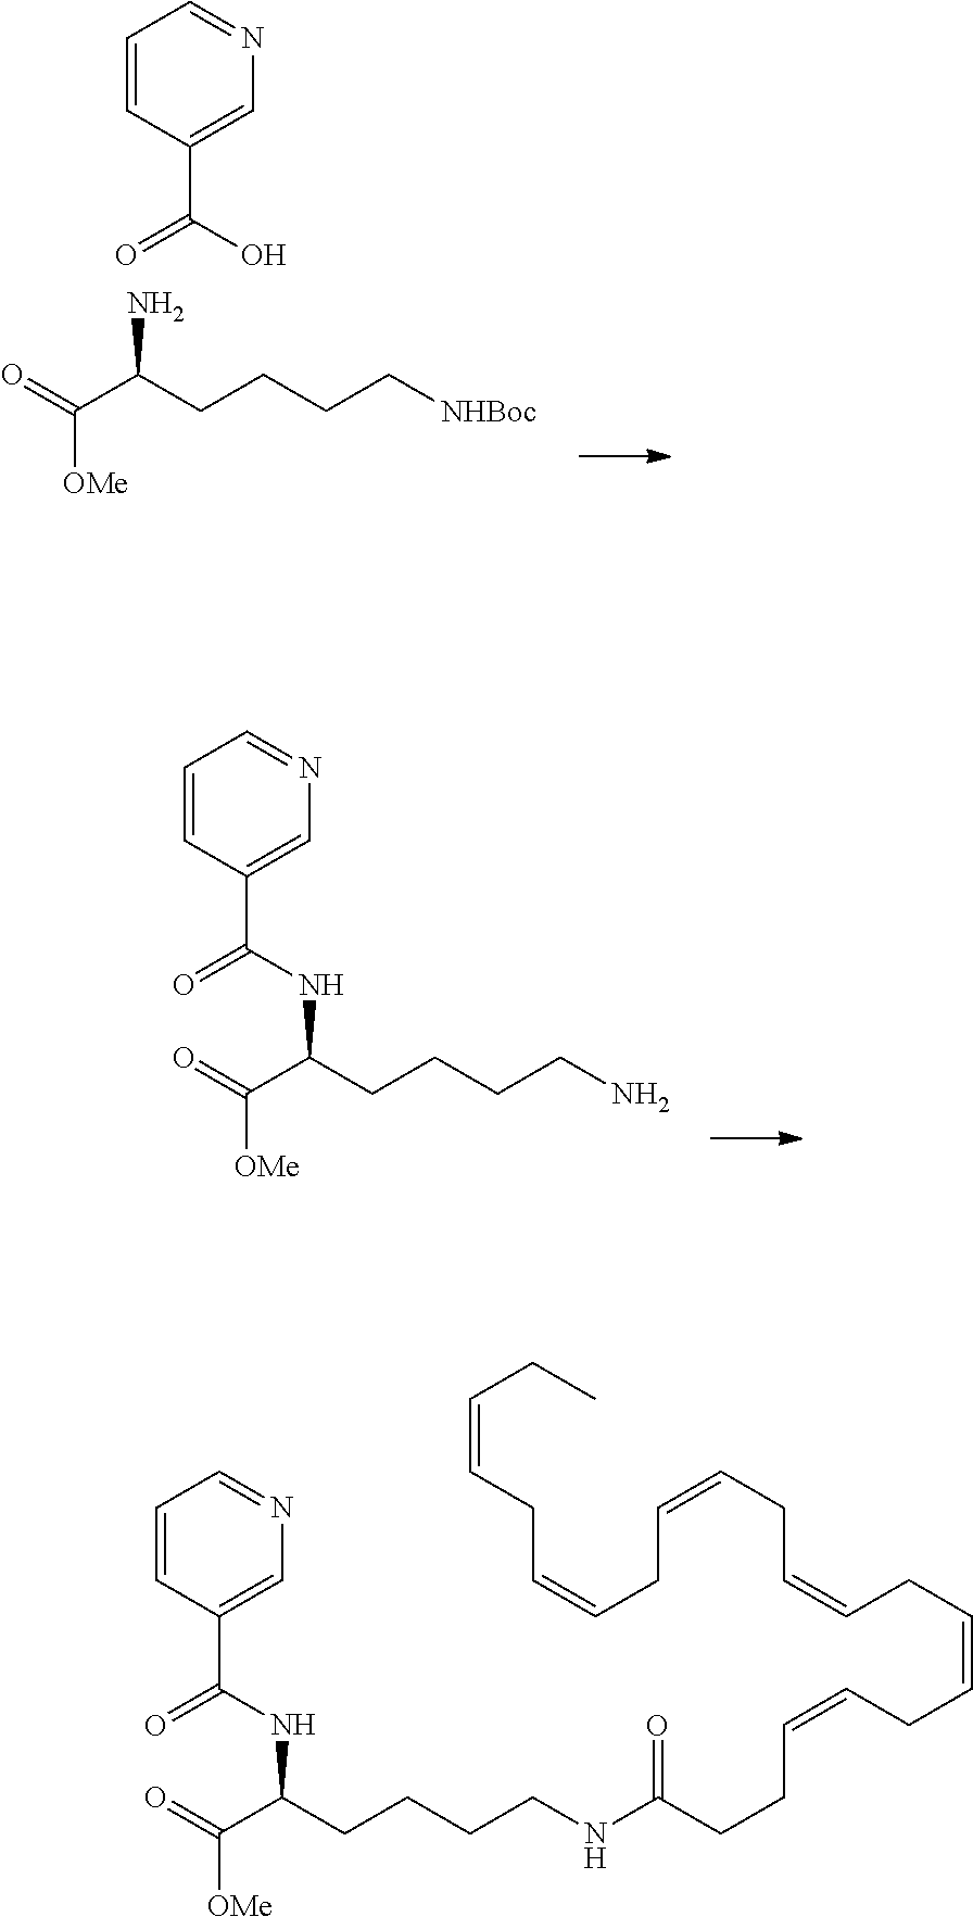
C1=CC(C(=O)O)=CN=C1.O=C(C(CCCC[NHBoc])N)[OMe].C1=CC(C(=O)NC(C(=O)[OMe])CCCCN)=CN=C1.C1=CC(C(=O)NC(C(=O)[OMe])CCCCNC(CCC=CCC=CCC=CCC=CCC=CCC=CCC)=O)=CN=C1
